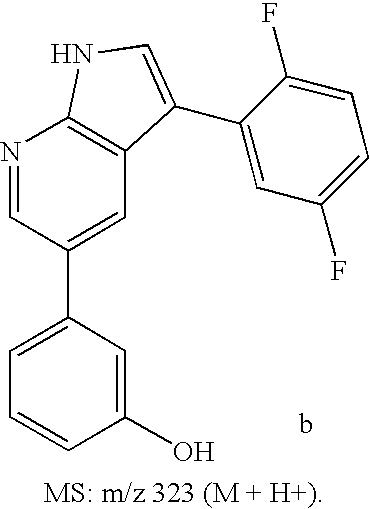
C1=C(C2=CC3=C(N=C2)NC=C3C2=CC(F)=CC=C2F)C=C(O)C=C1
